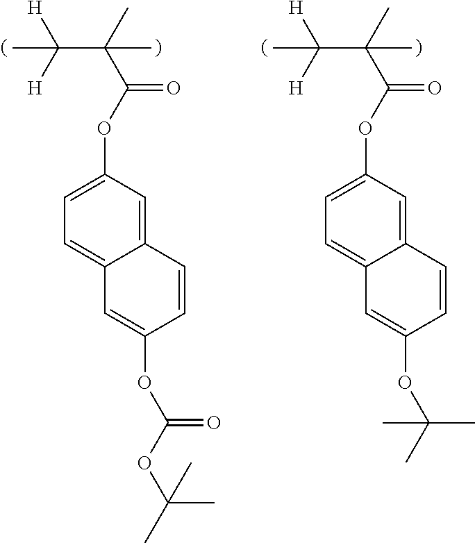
CC([H])([H])C(C)(C(OC1=CC=C2C(=C1)C=CC(OC(C)(C)C)=C2)=O)C.CC([H])([H])C(C)(C(OC1=CC=C2C(=C1)C=CC(OC(OC(C)(C)C)=O)=C2)=O)C
